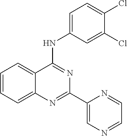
C1=CC=C2C(=C1)C(NC1=CC=C(Cl)C(Cl)=C1)=NC(C1=CN=CC=N1)=N2
